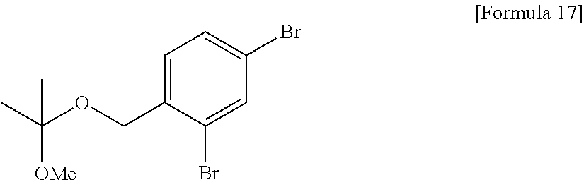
C1=C(COC(C)([OMe])C)C(Br)=CC(Br)=C1
